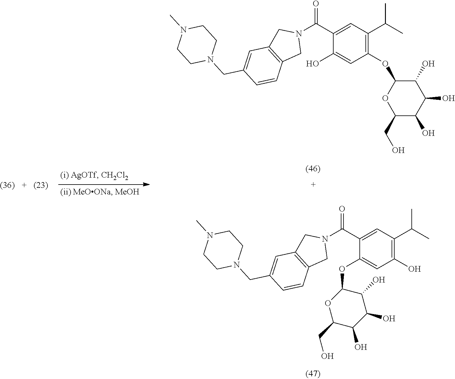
C1=C(C(N2CC3=C(C2)C=CC(CN2CCN(C)CC2)=C3)=O)C(OC2OC(CO)C(O)C(O)C2O)=CC(O)=C1C(C)C.C1=C(C(N2CC3=C(C2)C=CC(CN2CCN(C)CC2)=C3)=O)C(O)=CC(OC2OC(CO)C(O)C(O)C2O)=C1C(C)C
